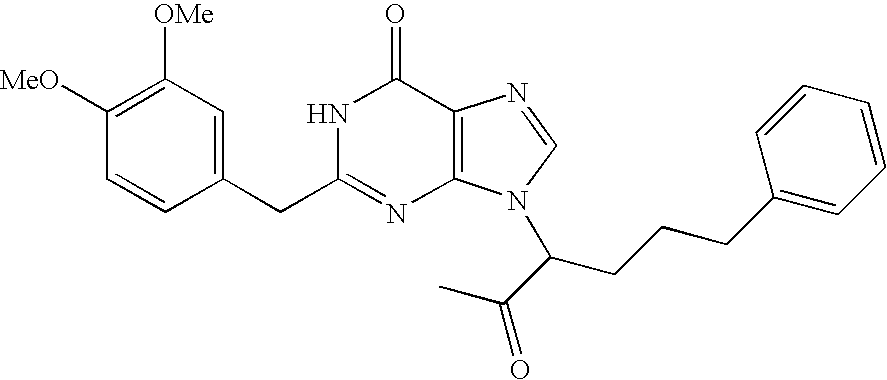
C1(CC2=CC([OMe])=C([MeO])C=C2)=NC2=C(C(=O)N1)N=CN2C(CCCC1=CC=CC=C1)C(C)=O
